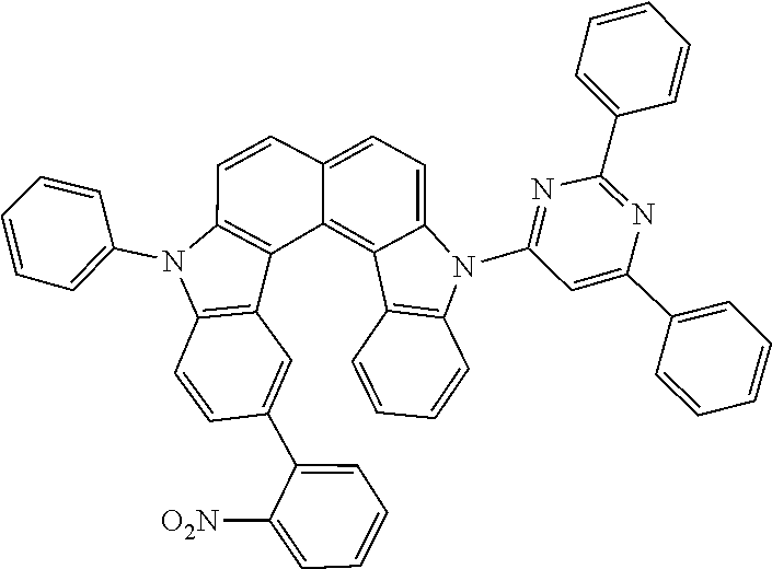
C1=CC=C([O2N])C(C2=CC3=C(N(C4=CC=CC=C4)C4=C3C3=C5C(=CC=C3C=C4)N(C3=NC(C4=CC=CC=C4)=NC(C4=CC=CC=C4)=C3)C3=C5C=CC=C3)C=C2)=C1
